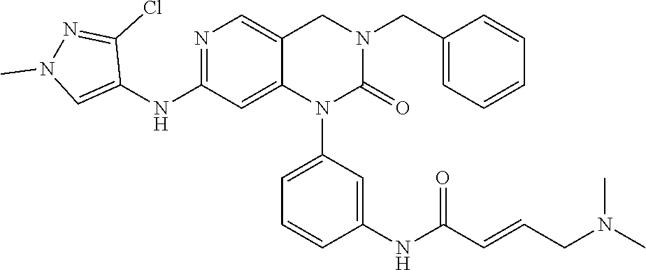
C1=CC(CN2CC3=CN=C(NC4=CN(C)N=C4Cl)C=C3N(C3=CC=CC(NC(C=CCN(C)C)=O)=C3)C2=O)=CC=C1
